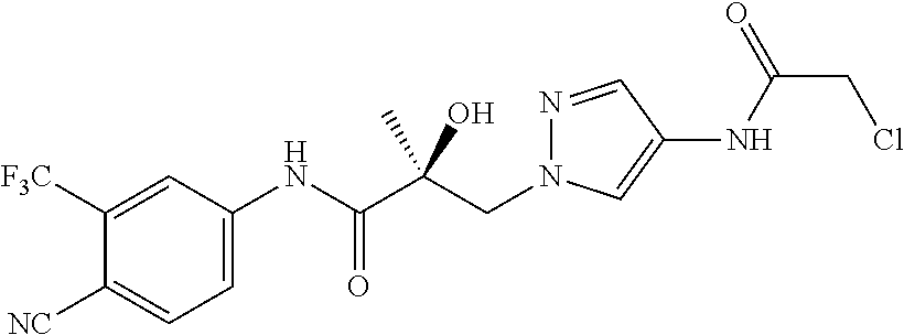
C(C(C(NC1=CC=C([NC])C([F3C])=C1)=O)(O)C)N1N=CC(NC(CCl)=O)=C1
